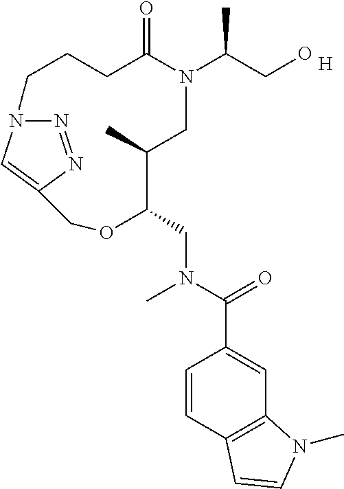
N1=NC2=CN1CCCC(=O)N(C(CO)C)CC(C)C(CN(C(=O)C1=CC3=C(C=C1)C=CN3C)C)OC2.[H]
